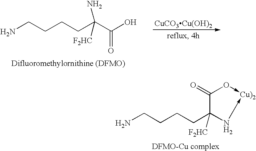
NCCCCC(C(O)=O)([F2HC])N.[CuCO3Cu(OH)2].NCCCCC1([F2HC])N->[Cu)2]-OC1=O
